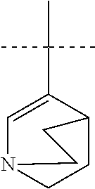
C(C1=CN2CCC1CC2)(C)(C)C
